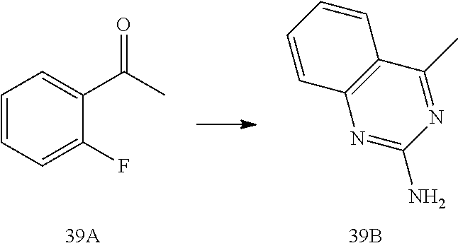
C1=CC=C(F)C(C(C)=O)=C1.N1=C(N)N=C(C)C2=C1C=CC=C2
